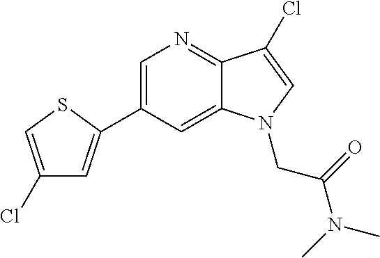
C1=C(C2=CC(Cl)=CS2)C=C2C(=N1)C(Cl)=CN2CC(N(C)C)=O
